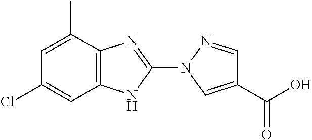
C1=C(C)C2=C(NC(N3C=C(C(=O)O)C=N3)=N2)C=C1Cl
